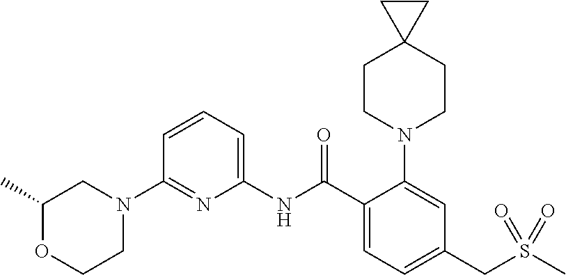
C1(C)OCCN(C2=NC(NC(C3=CC=C(CS(C)(=O)=O)C=C3N3CCC4(CC3)CC4)=O)=CC=C2)C1
